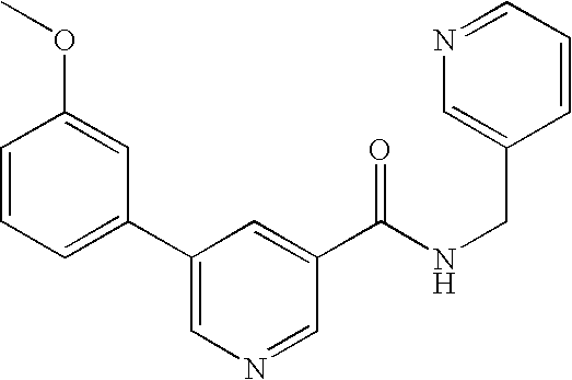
C1=CC(OC)=CC(C2=CN=CC(C(NCC3=CN=CC=C3)=O)=C2)=C1
